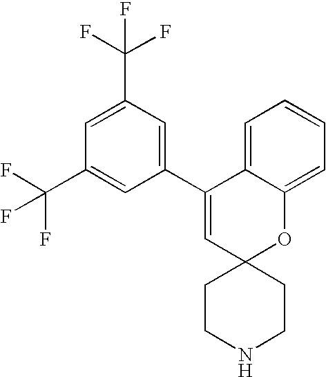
C1=C(C(F)(F)F)C=C(C2=CC3(OC4=CC=CC=C24)CCNCC3)C=C1C(F)(F)F
